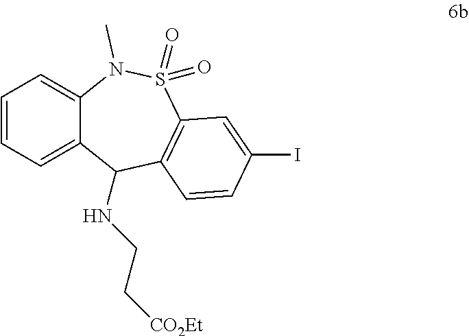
C1=CC=C2C(=C1)N(C)S(=O)(=O)C1=C(C2NCC[CO2Et])C=CC(I)=C1
